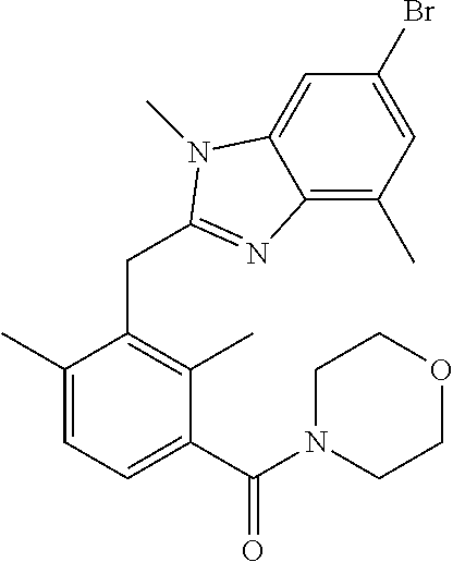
C1(Br)=CC(C)=C2C(=C1)N(C)C(CC1=C(C)C(C(N3CCOCC3)=O)=CC=C1C)=N2
